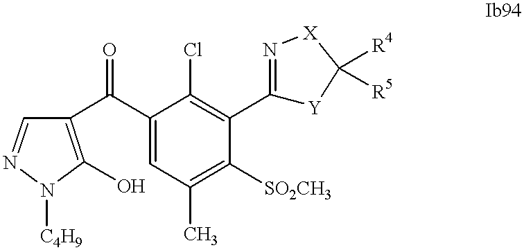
C1(C(C2=CC(C)=C([SO2CH3])C(C3=N[X]C([R4])([R5])[Y]3)=C2Cl)=O)=C(O)N([C4H9])N=C1
